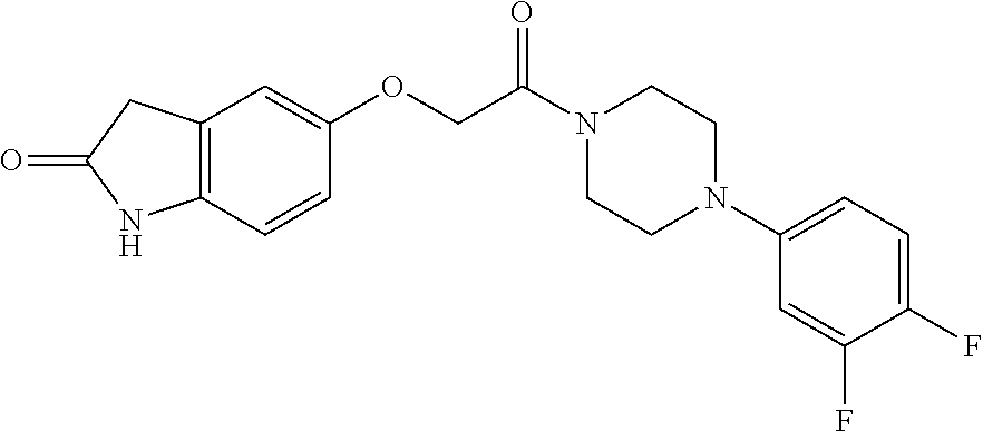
C12=C(C=CC(OCC(N3CCN(C4=CC=C(F)C(F)=C4)CC3)=O)=C1)NC(=O)C2
